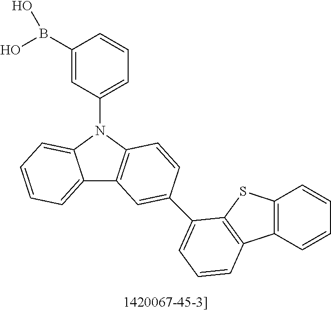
C12=CC=CC=C1N(C1=CC=CC(B(O)O)=C1)C1=C2C=C(C2=CC=CC3=C2SC2=C3C=CC=C2)C=C1
